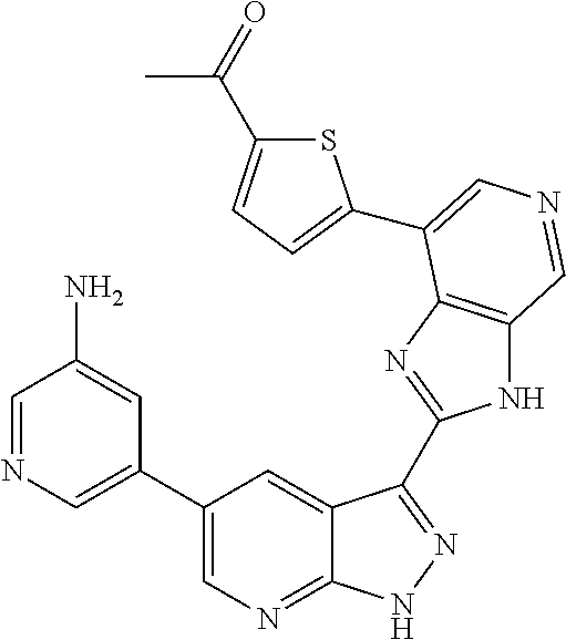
C1(C2=CN=CC(N)=C2)=CN=C2C(=C1)C(C1=NC3=C(N1)C=NC=C3C1=CC=C(C(C)=O)S1)=NN2
